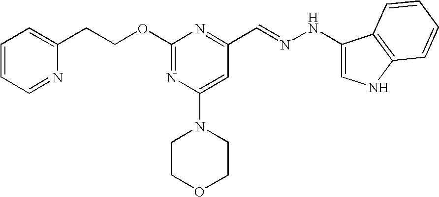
C(COC1=NC(N2CCOCC2)=CC(C=NNC2=CNC3=C2C=CC=C3)=N1)C1=CC=CC=N1
